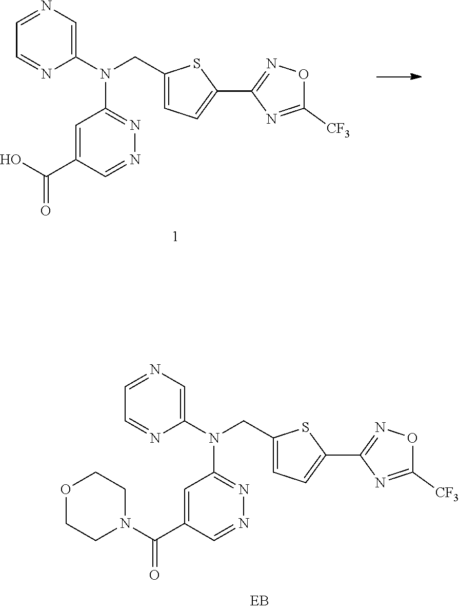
N1=C(N(C2=CN=CC=N2)CC2=CC=C(C3=NOC([CF3])=N3)S2)C=C(C(O)=O)C=N1.N1=C(N(C2=CN=CC=N2)CC2=CC=C(C3=NOC([CF3])=N3)S2)C=C(C(N2CCOCC2)=O)C=N1
